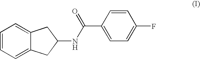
C1=CC=C2C(=C1)CC(NC(C1=CC=C(F)C=C1)=O)C2
